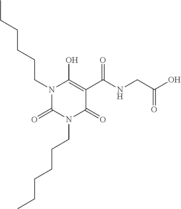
N1(CCCCCC)C(=O)N(CCCCCC)C(=O)C(C(NCC(O)=O)=O)=C1O
